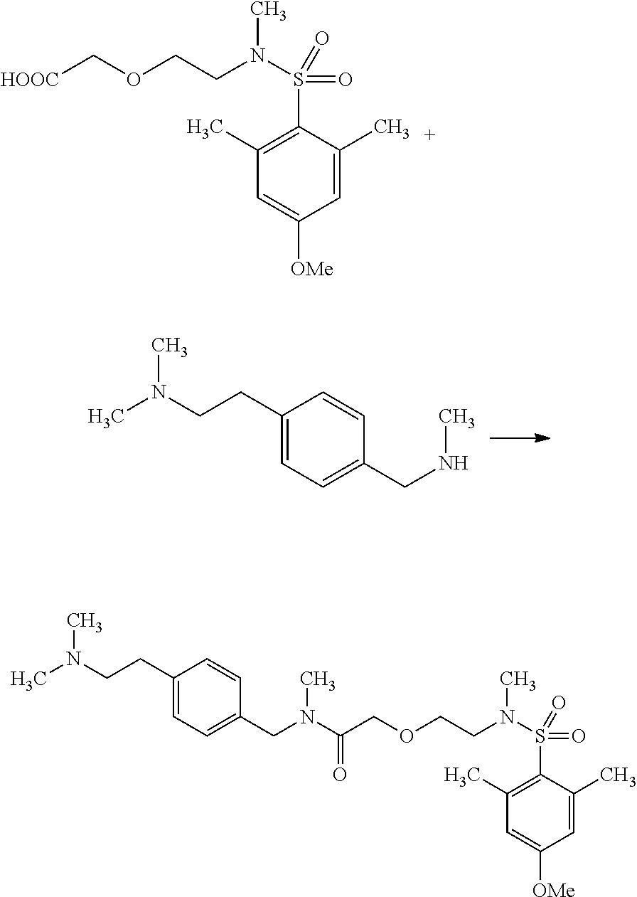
[HOOC]COCCN(C)S(C1=C(C)C=C([OMe])C=C1C)(=O)=O.C1(CCN(C)C)=CC=C(CN(C(COCCN(C)S(C2=C(C)C=C([OMe])C=C2C)(=O)=O)=O)C)C=C1.C1=CC(CNC)=CC=C1CCN(C)C
